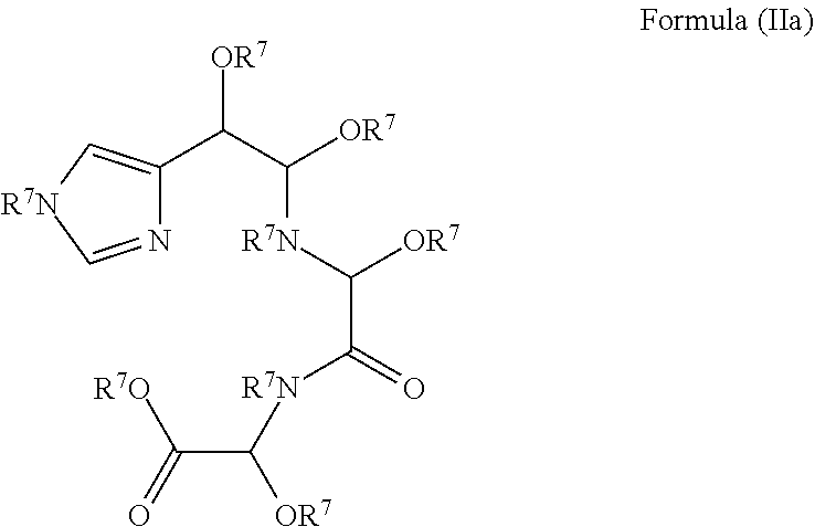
C(C(=O)[R7N]C(C(=O)[R7O])[OR7])([R7N]C(C([OR7])C1=C[R7N]C=N1)[OR7])[OR7]
